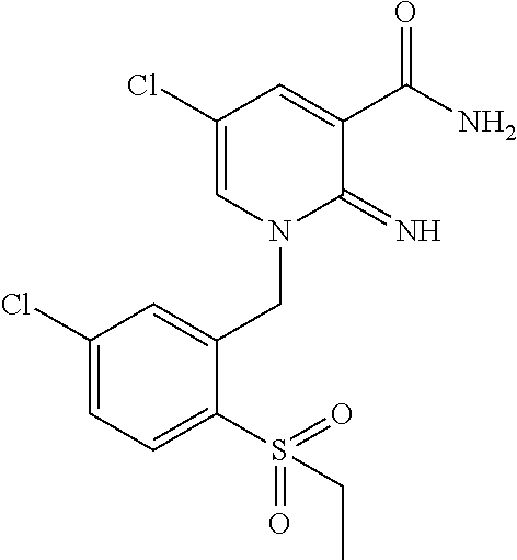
C1(Cl)=CN(CC2=CC(Cl)=CC=C2S(=O)(=O)CC)C(=N)C(C(N)=O)=C1
